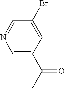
C1=C(C(=O)C)C=C(Br)C=N1
